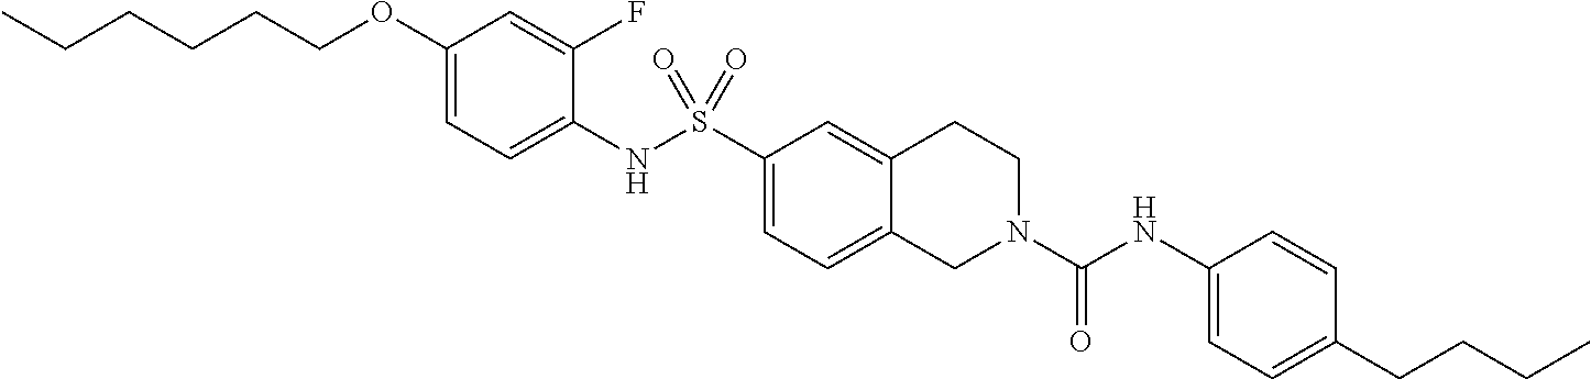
C1(OCCCCCC)=CC=C(NS(C2=CC=C3C(=C2)CCN(C(NC2=CC=C(CCCC)C=C2)=O)C3)(=O)=O)C(F)=C1
